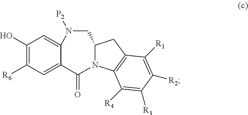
OC1=C([R6])C=C2C(=C1)N([P2])CC1N(C2=O)C2=C(C1)C([R1])=C([R2])C([R3])=C2[R4]
